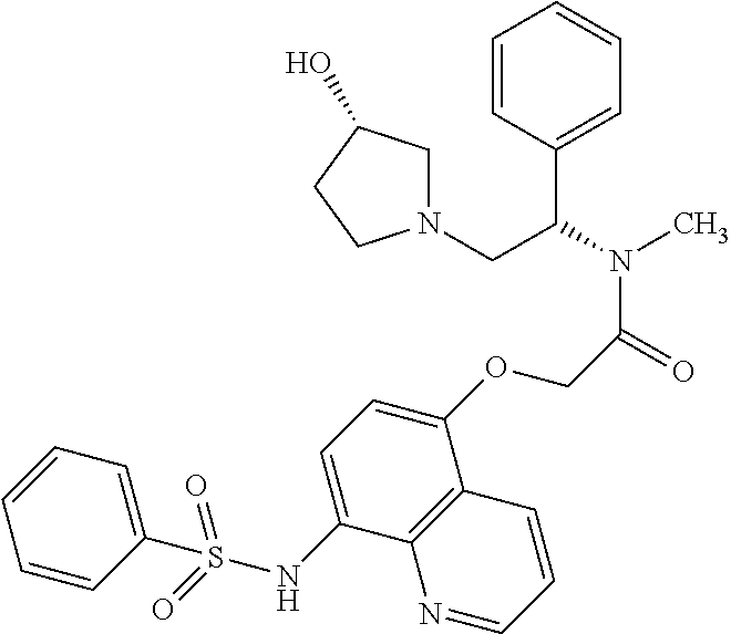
C1=CC(C(N(C)C(=O)COC2=CC=C(NS(=O)(=O)C3=CC=CC=C3)C3=C2C=CC=N3)CN2CC(O)CC2)=CC=C1
